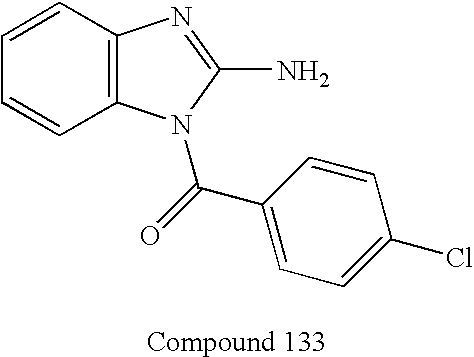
C1=CC2=C(C=C1)N(C(C1=CC=C(Cl)C=C1)=O)C(N)=N2
